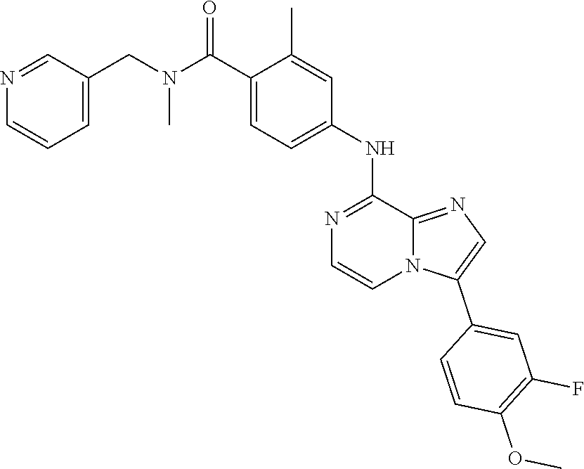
C1=C(NC2=NC=CN3C2=NC=C3C2=CC(F)=C(OC)C=C2)C=C(C)C(C(N(CC2=CC=CN=C2)C)=O)=C1
